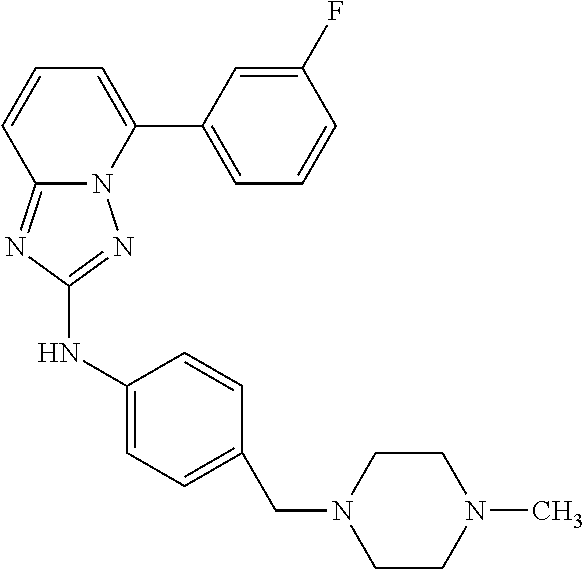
C1(F)=CC(C2=CC=CC3=NC(NC4=CC=C(CN5CCN(C)CC5)C=C4)=NN23)=CC=C1
